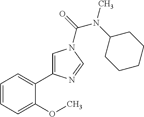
C1=CC=C(OC)C(C2=CN(C(N(C)C3CCCCC3)=O)C=N2)=C1
